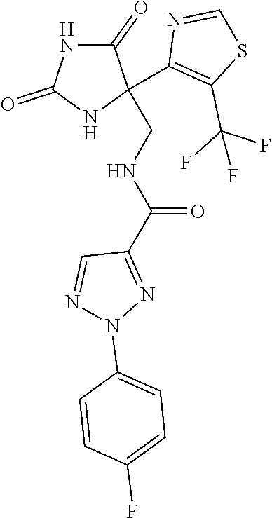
C1(=O)NC(=O)NC1(C1=C(C(F)(F)F)SC=N1)CNC(C1=NN(C2=CC=C(F)C=C2)N=C1)=O
